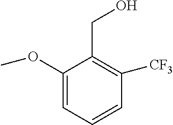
C1(OC)=CC=CC([CF3])=C1CO
